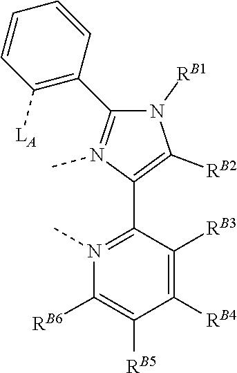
C1(C2=N(C)C(C3=N(C)C([RB6])=C([RB5])C([RB4])=C3[RB3])=C([RB2])N2[RB1])=C([LA])C=CC=C1
